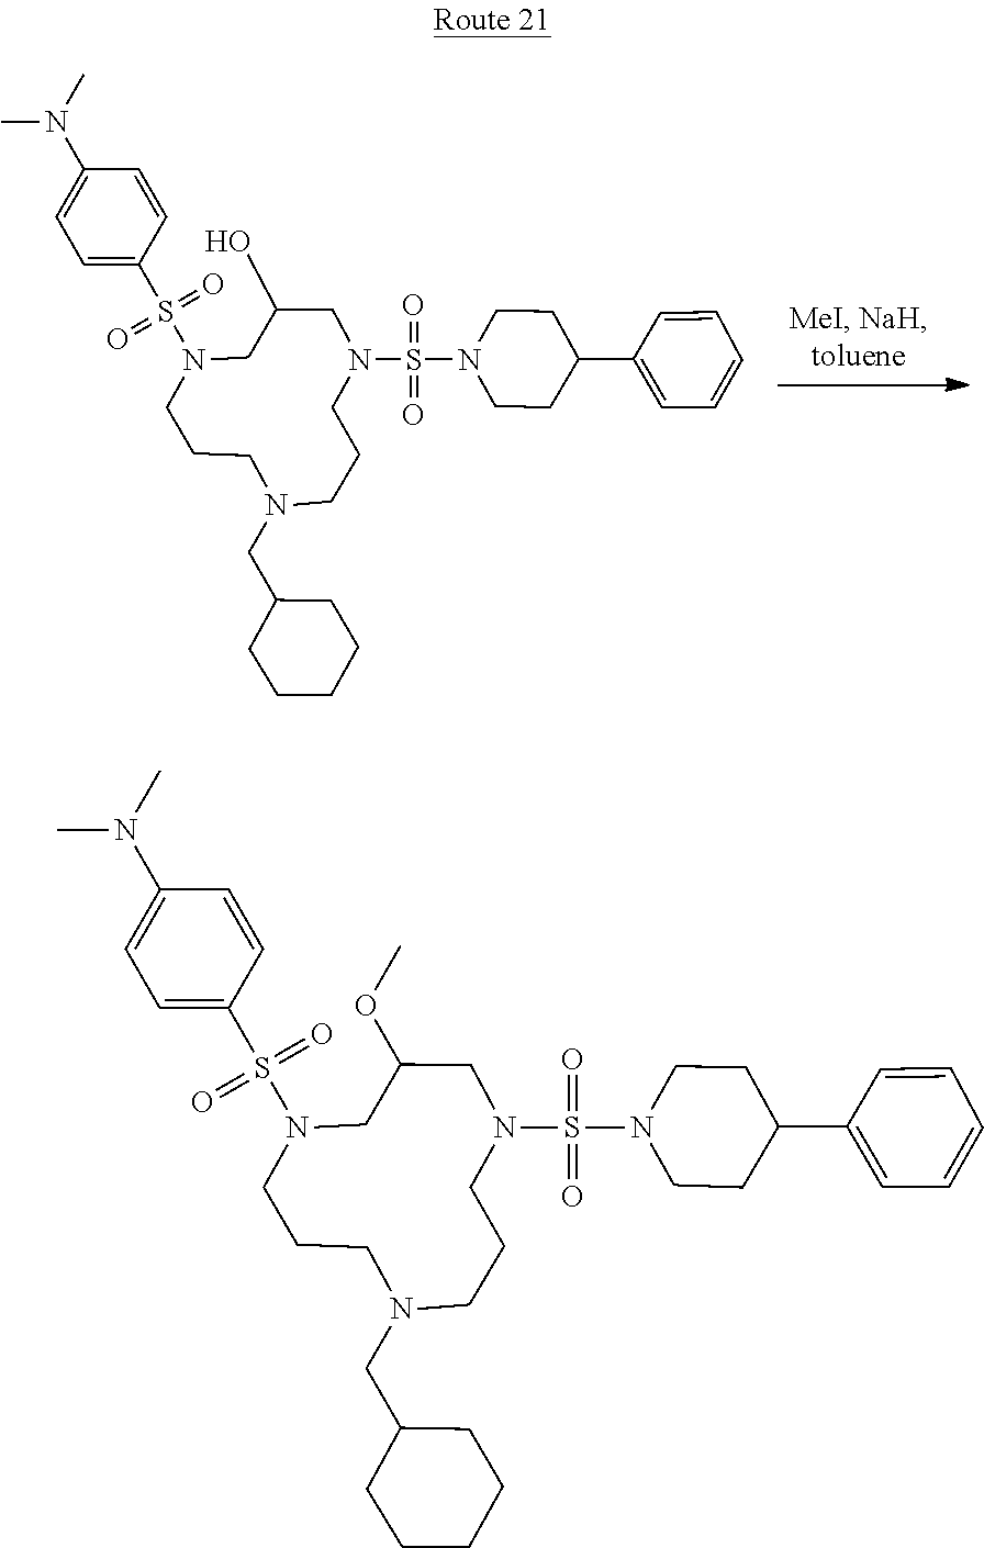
C1(CN2CCCN(S(N3CCC(C4=CC=CC=C4)CC3)(=O)=O)CC(O)CN(S(C3=CC=C(N(C)C)C=C3)(=O)=O)CCC2)CCCCC1.C1(CN2CCCN(S(N3CCC(C4=CC=CC=C4)CC3)(=O)=O)CC(OC)CN(S(C3=CC=C(N(C)C)C=C3)(=O)=O)CCC2)CCCCC1
